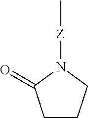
C1CCN([Z]C)C1=O
